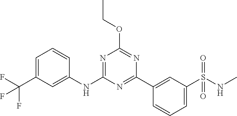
C1=C(C(F)(F)F)C=C(NC2=NC(OCC)=NC(C3=CC(S(NC)(=O)=O)=CC=C3)=N2)C=C1
